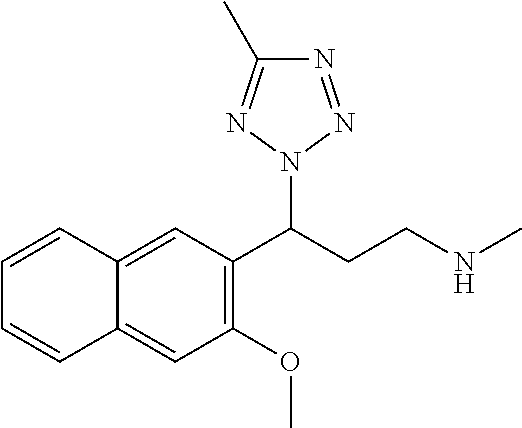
C12=CC(C(CCNC)N3N=NC(C)=N3)=C(OC)C=C1C=CC=C2
